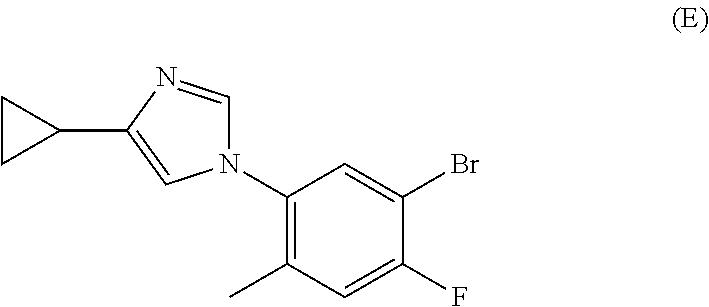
N1(C2=C(C)C=C(F)C(Br)=C2)C=NC(C2CC2)=C1
